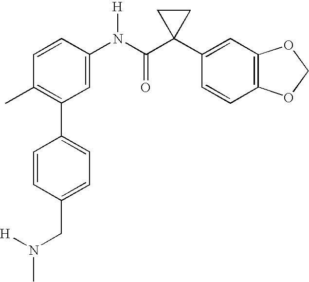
C1(N(C(C2(C3=CC4=C(C=C3)OCO4)CC2)=O)[H])=CC(C2=CC=C(CN([H])C)C=C2)=C(C)C=C1
